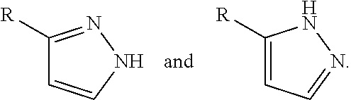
C1([R])=NNC=C1.C1([R])=CC=NN1
